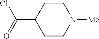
C1CC(C(=O)Cl)CCN1[Me]
